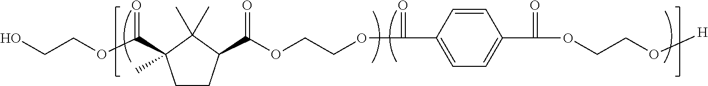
OCCOC(C1(C)CCC(C(OCCOC(=O)C2=CC=C(C(OCCO[H])=O)C=C2)=O)C1(C)C)=O
